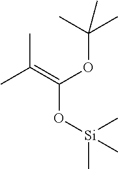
CC(=C(OC(C)(C)C)O[Si](C)(C)C)C
